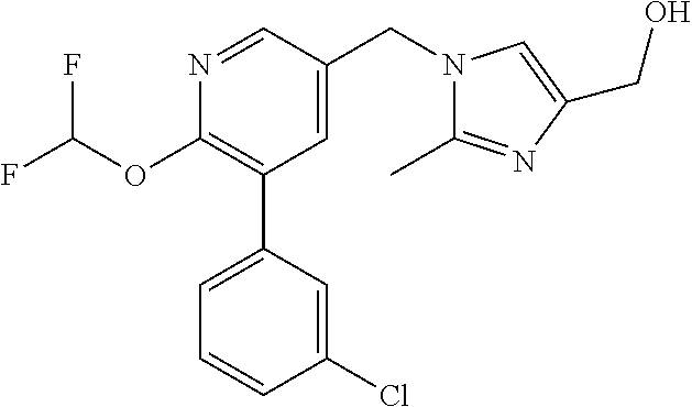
C1(OC(F)F)=C(C2=CC=CC(Cl)=C2)C=C(CN2C(C)=NC(CO)=C2)C=N1
